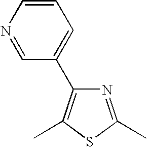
N1=C(C)SC(C)=C1C1=CC=CN=C1
